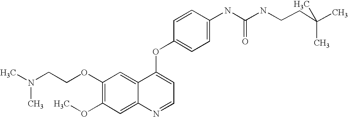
C1=CC(OC2=CC=NC3=CC(OC)=C(OCCN(C)C)C=C23)=CC=C1NC(=O)NCCC(C)(C)C
